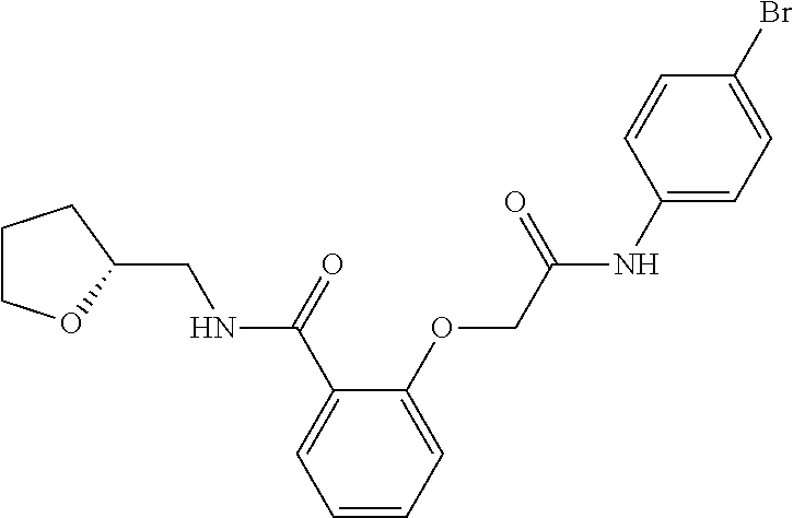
C1COC(CNC(C2=CC=CC=C2OCC(NC2=CC=C(Br)C=C2)=O)=O)C1
